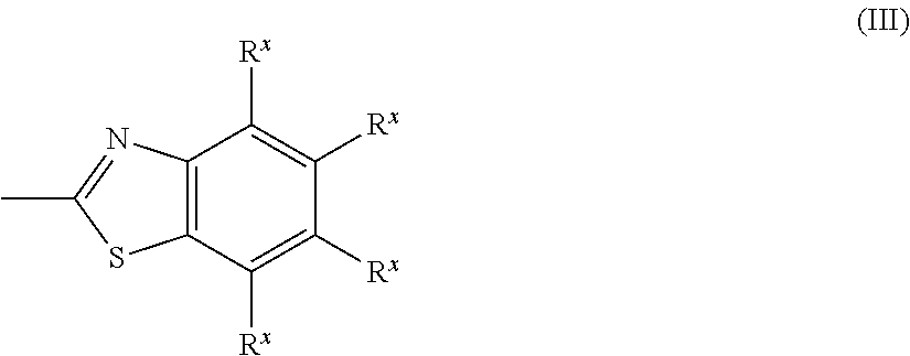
C12=C(C([Rx])=C([Rx])C([Rx])=C1[Rx])SC(C)=N2
